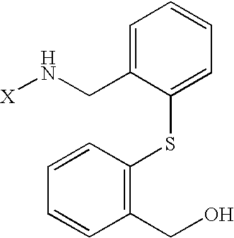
[X]NCC1=CC=CC=C1SC1=C(CO)C=CC=C1
